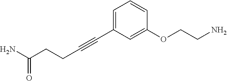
C(C#CC1=CC=CC(OCCN)=C1)CC(N)=O
